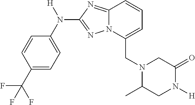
C(C1=CC=CC2=NC(N(C3=CC=C(C(F)(F)F)C=C3)[H])=NN12)N1C(C)CN([H])C(=O)C1
